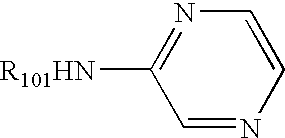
C1=NC=CN=C1[R101HN]
